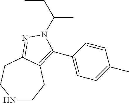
N1CCC2=C(C3=CC=C(C)C=C3)N(C(CC)C)N=C2CC1
